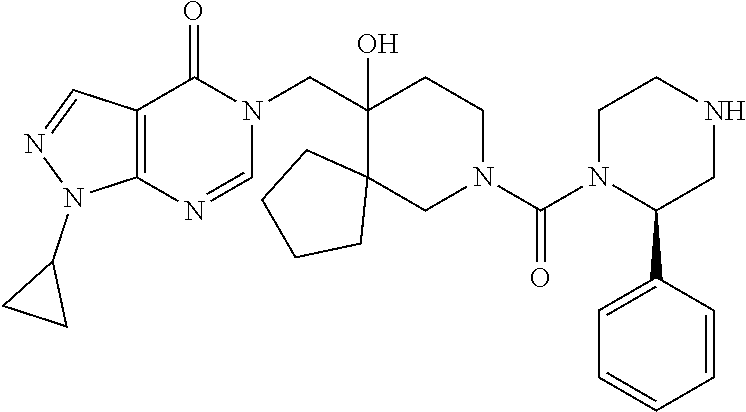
C(C1(O)CCN(C(N2CCNCC2C2=CC=CC=C2)=O)CC12CCCC2)N1C(=O)C2=C(N=C1)N(C1CC1)N=C2
